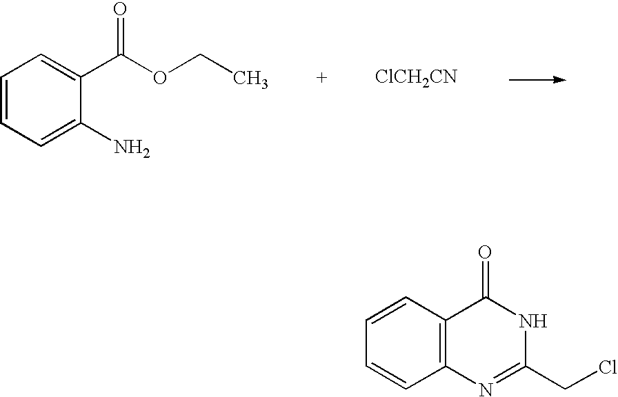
C1=CC=C(N)C(C(OCC)=O)=C1.[ClCH2CN].C1=CC2=C(C=C1)N=C(CCl)NC2=O
